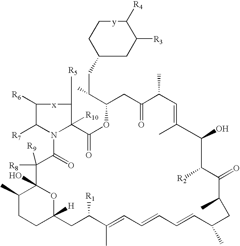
C1([R6])C([R7])N2C([R10])(C([R5])[x]1)C(=O)OC(C(CC1CC([R3])C([R4])[y]CC1)C)CC(=O)C(C)C=C(C)C(O)C([R2])C(=O)C(C)CC(C)C=CC=CC=C(C)C([R1])CC1([H])CCC(C)C(O)(C([R8])([R9])C2=O)O1
